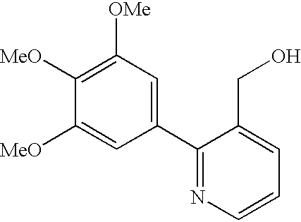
C1([OMe])=C([MeO])C([MeO])=CC(C2=NC=CC=C2CO)=C1
